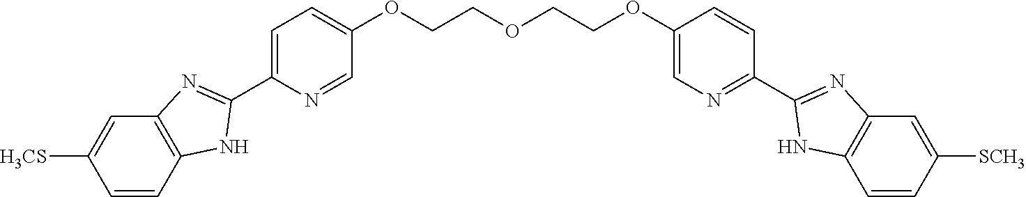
C1=CC2=C(C=C1[H3CS])N=C(C1=CC=C(OCCOCCOC3=CN=C(C4=NC5=C(C=CC([SCH3])=C5)N4)C=C3)C=N1)N2
